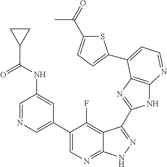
C1=NC=C(C2=CN=C3C(=C2F)C(C2=NC4=C(N2)N=CC=C4C2=CC=C(C(=O)C)S2)=NN3)C=C1NC(C1CC1)=O
